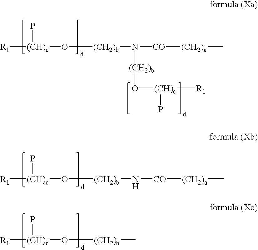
[R1][(CH)c](P)O[(CH2)b]N([CO][(CH2)a]C)[(CH2)b]O[(CH)c]([R1])P.[R1][(CH)c](P)O[(CH2)b]N[CO][(CH2)a]C.[R1][(CH)c](P)O[(CH2)b]C
